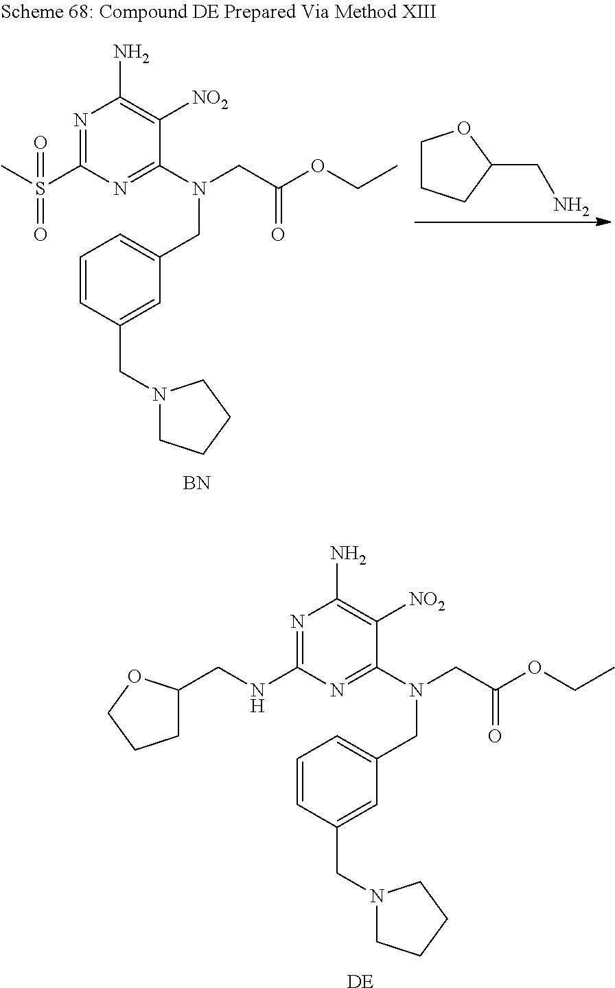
[DE].N1=C(NCC2CCCO2)N=C(N(CC(OCC)=O)CC2=CC=CC(CN3CCCC3)=C2)C([NO2])=C1N.[BN].N1=C(S(C)(=O)=O)N=C(N(CC(OCC)=O)CC2=CC=CC(CN3CCCC3)=C2)C([NO2])=C1N.C1CCC(CN)O1
